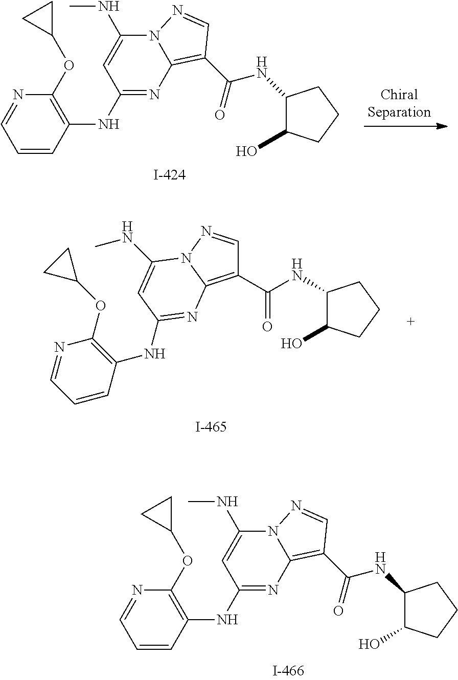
C1(NC2=C(OC3CC3)N=CC=C2)=NC2=C(C(NC3C(O)CCC3)=O)C=NN2C(NC)=C1.C1(C(NC2C(O)CCC2)=O)=C2N(N=C1)C(NC)=CC(NC1=C(OC3CC3)N=CC=C1)=N2.C1(NC2=C(OC3CC3)N=CC=C2)=NC2=C(C(NC3C(O)CCC3)=O)C=NN2C(NC)=C1
